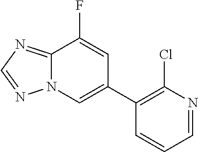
N12C(=NC=N1)C(F)=CC(C1=C(Cl)N=CC=C1)=C2
